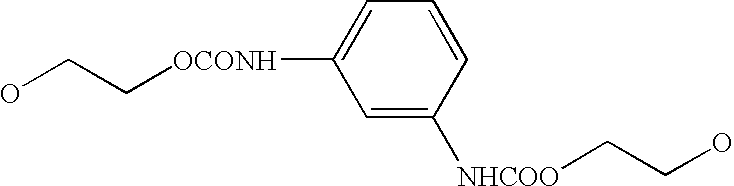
OCC[OCONH]C1=CC=CC([NHCOO]CCO)=C1
